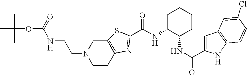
N(C1C(NC(=O)C2=CC3=C(N2)C=CC(Cl)=C3)CCCC1)C(=O)C1=NC2=C(CN(CCNC(OC(C)(C)C)=O)CC2)S1
